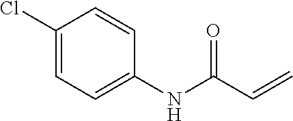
C1=C(Cl)C=CC(NC(C=C)=O)=C1
